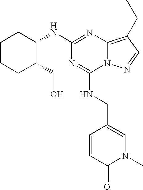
N1=C(NCC2=CN(C)C(=O)C=C2)N2C(=C(CC)C=N2)N=C1NC1C(CO)CCCC1
